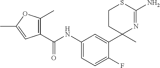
C1(C(NC2=CC=C(F)C(C3(C)N=C(N)SCC3)=C2)=O)=C(C)OC(C)=C1
